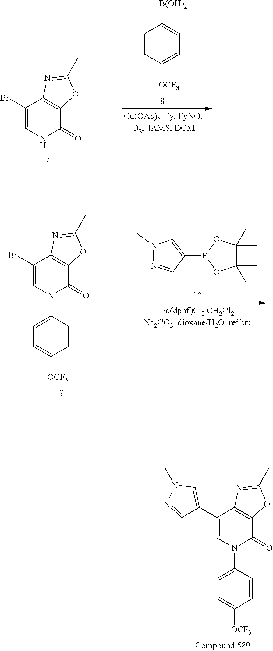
C1(C2=CN(C)N=C2)=CN(C2=CC=C([OCF3])C=C2)C(=O)C2=C1N=C(C)O2.C1(Br)=CNC(=O)C2=C1N=C(C)O2.C1=CC([OCF3])=CC=C1[B(OH)2].N1(C)N=CC(B2OC(C)(C)C(C)(C)O2)=C1.C1(Br)=CN(C2=CC=C([OCF3])C=C2)C(=O)C2=C1N=C(C)O2
